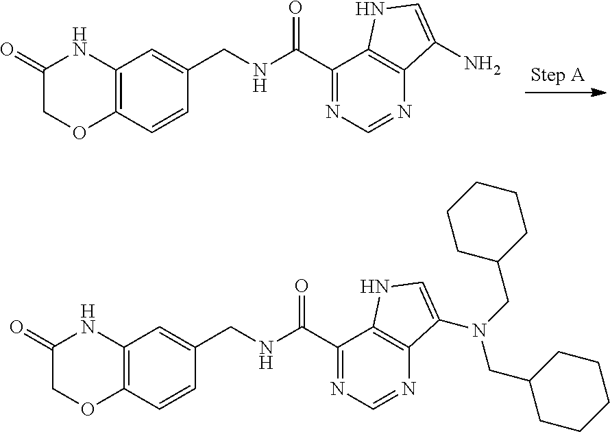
C12=C(C=CC(CNC(C3=NC=NC4=C3NC=C4N)=O)=C1)OCC(=O)N2.C12=C(C=CC(CNC(C3=NC=NC4=C3NC=C4N(CC3CCCCC3)CC3CCCCC3)=O)=C1)OCC(=O)N2
